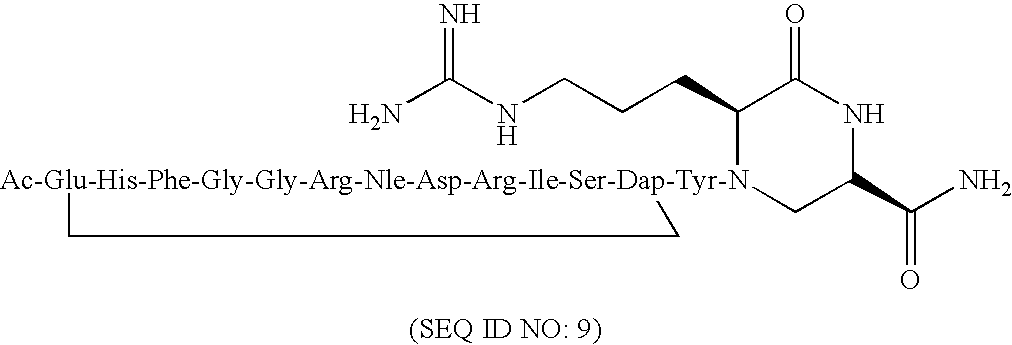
NC(NCCCC1[Ac-Glu-His-Phe-Gly-Gly-Arg-Nle-Asp-Arg-Ile-Ser-Dap-Tyr-N]2(CC(C(N)=O)NC1=O)CC2)=N
